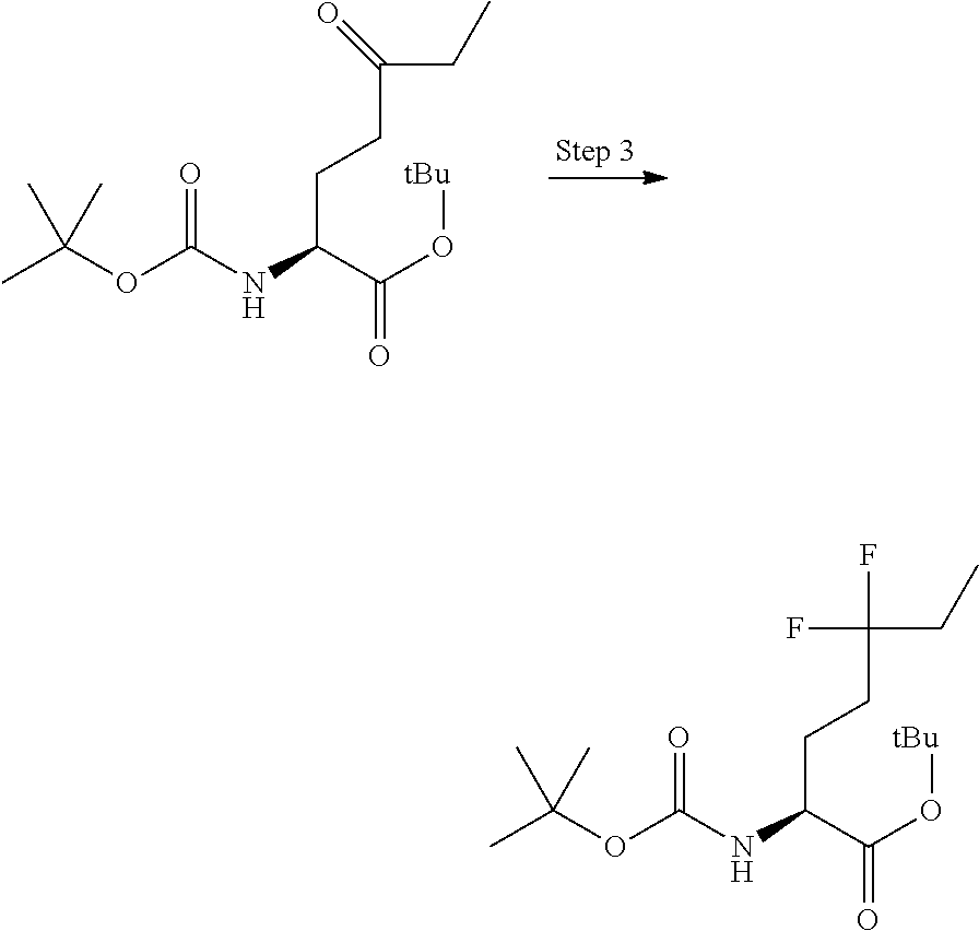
C(OC(NC(C(O[tBu])=O)CCC(CC)=O)=O)(C)(C)C.C(OC(NC(C(O[tBu])=O)CCC(CC)(F)F)=O)(C)(C)C
